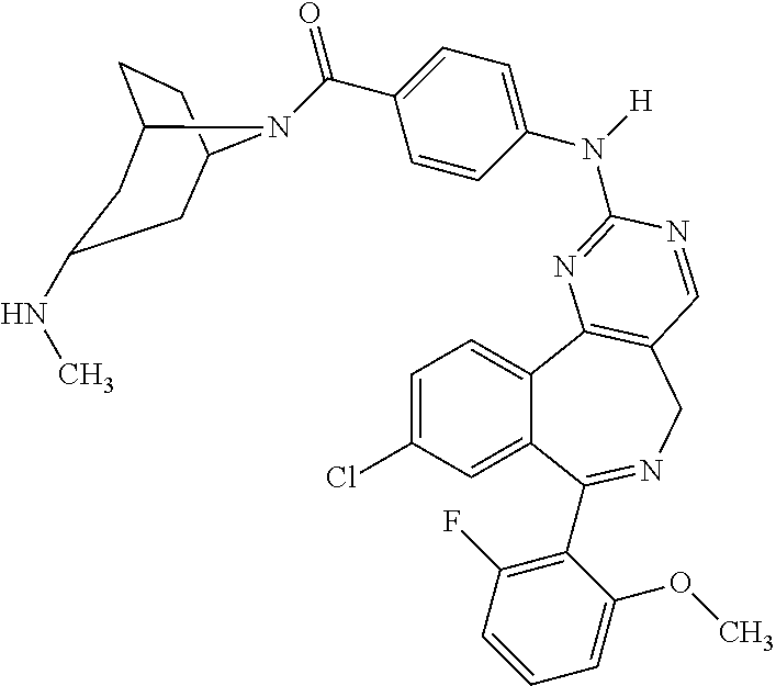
C1=C(Cl)C=C2C(=C1)C1=C(CN=C2C2=C(F)C=CC=C2OC)C=NC(N([H])C2=CC=C(C(=O)N3C4CCC3CC(NC)C4)C=C2)=N1
